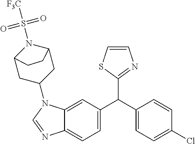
C1=C2C(=CC=C1C(C1=NC=CS1)C1=CC=C(Cl)C=C1)N=CN2C1CC2N(S([F3C])(=O)=O)C(C1)CC2
